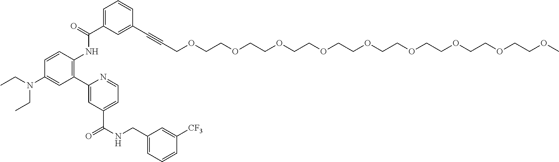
C1(C2=CC(C(=O)NCC3=CC=CC([CF3])=C3)=CC=N2)=C(NC(=O)C2=CC=CC(C#CCOCCOCCOCCOCCOCCOCCOCCOCCOC)=C2)C=CC(N(CC)CC)=C1
